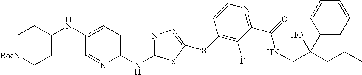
C1(NC2CC[BocN]CC2)=CC=C(NC2=NC=C(SC3=C(F)C(C(=O)NCC(CCC)(O)C4=CC=CC=C4)=NC=C3)S2)N=C1
